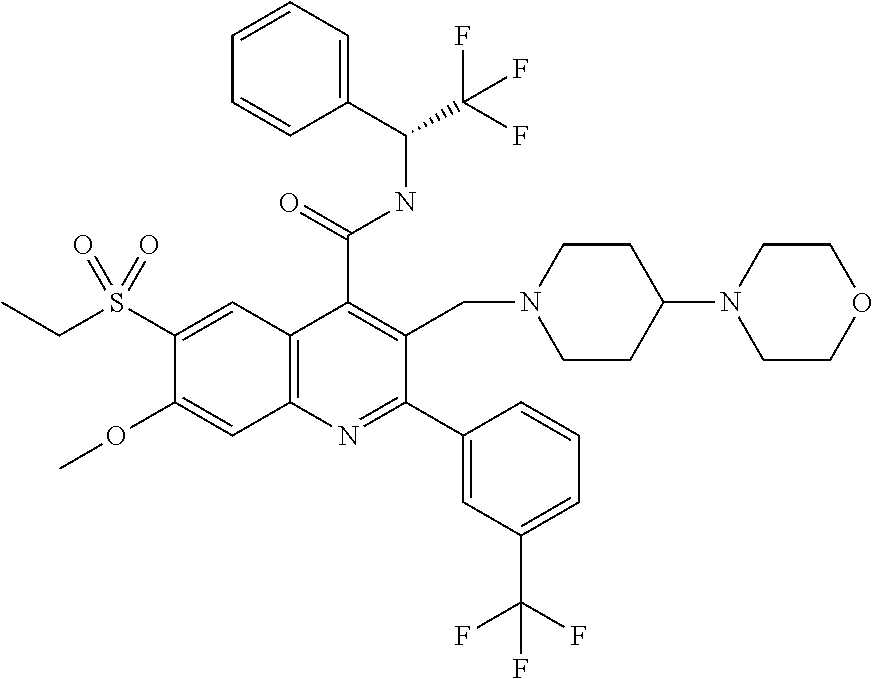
C1(S(CC)(=O)=O)=CC2=C(C=C1OC)N=C(C1=CC(C(F)(F)F)=CC=C1)C(CN1CCC(N3CCOCC3)CC1)=C2C(=O)NC(C(F)(F)F)C1=CC=CC=C1
